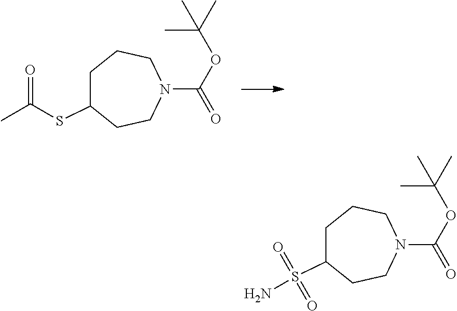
C1C(SC(C)=O)CCN(C(OC(C)(C)C)=O)CC1.C1C(S(=O)(=O)N)CCN(C(OC(C)(C)C)=O)CC1
